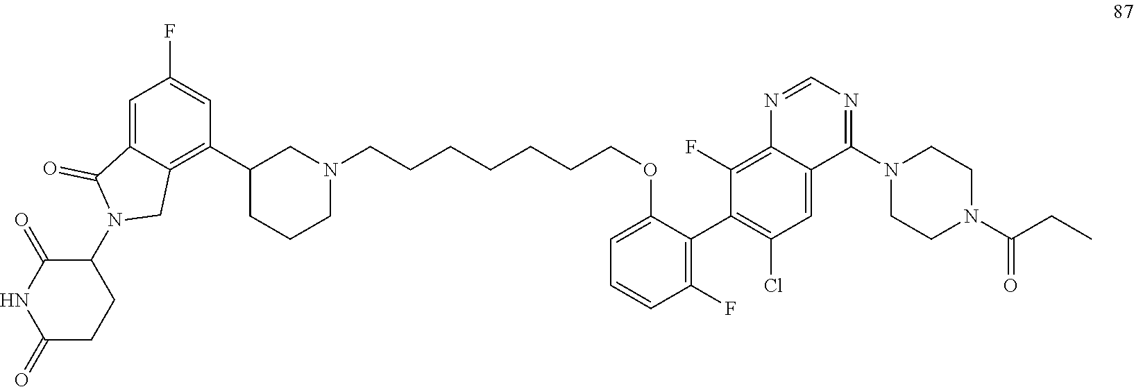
C12=CC(F)=CC(C3CCCN(CCCCCCCOC4=CC=CC(F)=C4C4=C(Cl)C=C5C(=C4F)N=CN=C5N4CCN(C(=O)CC)CC4)C3)=C1CN(C1CCC(=O)NC1=O)C2=O
